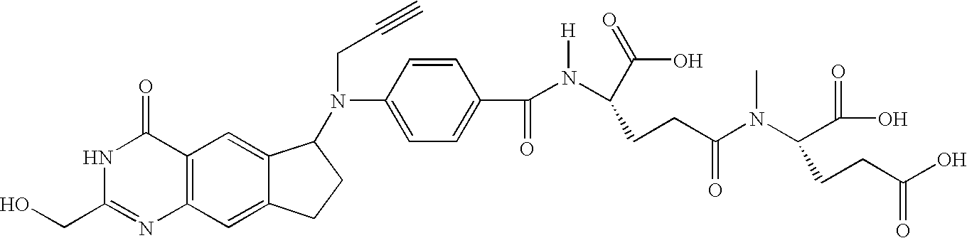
C12=C(C=C3C(=C1)C(N(C1=CC=C(C(=O)N(C(CCC(N(C(CCC(O)=O)C(O)=O)C)=O)C(=O)O)[H])C=C1)CC#C)CC3)N=C(CO)NC2=O
